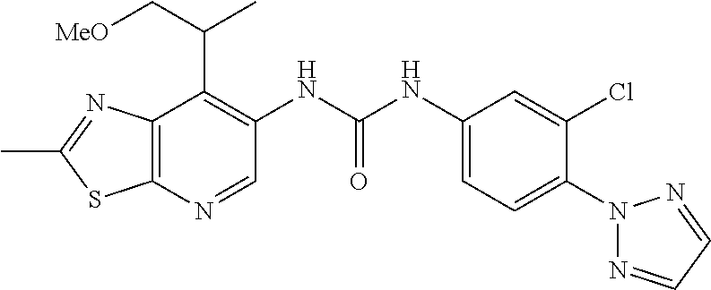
C12=C(N=CC(NC(NC3=CC=C(N4N=CC=N4)C(Cl)=C3)=O)=C1C(C[MeO])C)SC(C)=N2
